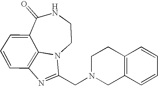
C1(=O)C2=CC=CC3=C2N(CCN1)C(CN1CC2=C(CC1)C=CC=C2)=N3
